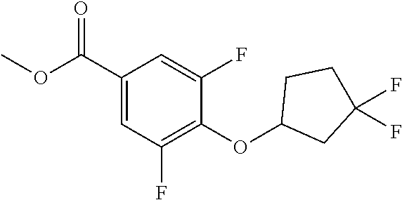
C1(OC2CC(F)(F)CC2)=C(F)C=C(C(OC)=O)C=C1F
